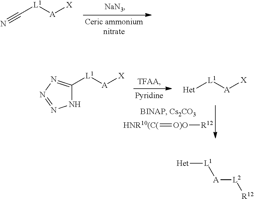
N#C[L1][A][X].[NaN3].N1N=NN=C1[L1][A][X].[Het][L1][A][X].[HNR10(C(]=[O)O][R12].[Het][L1][A][L2][R12]
